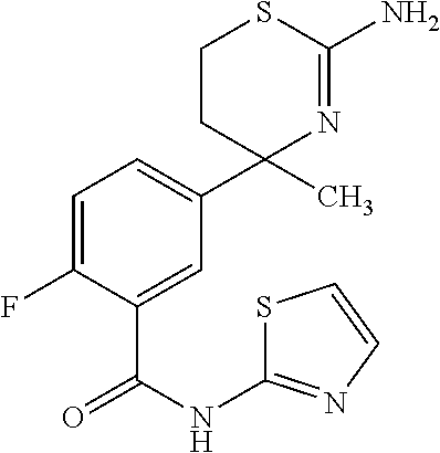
C1=C(F)C(C(NC2=NC=CS2)=O)=CC(C2(C)N=C(N)SCC2)=C1
